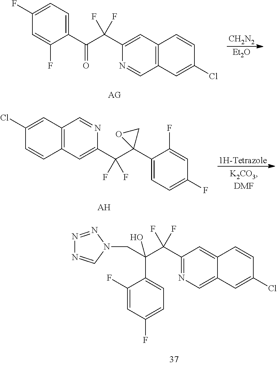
C1(F)=CC=C(C(C(C2=CC3=C(C=N2)C=C(Cl)C=C3)(F)F)=O)C(F)=C1.[CH2N2].[Et2O].C12=C(C=C(C(C3(C4=CC=C(F)C=C4F)CO3)(F)F)N=C1)C=CC(Cl)=C2.[AH].C1(F)=CC(F)=CC=C1C(CN1N=NN=C1)(C(C1=NC=C2C(=C1)C=CC(Cl)=C2)(F)F)O
